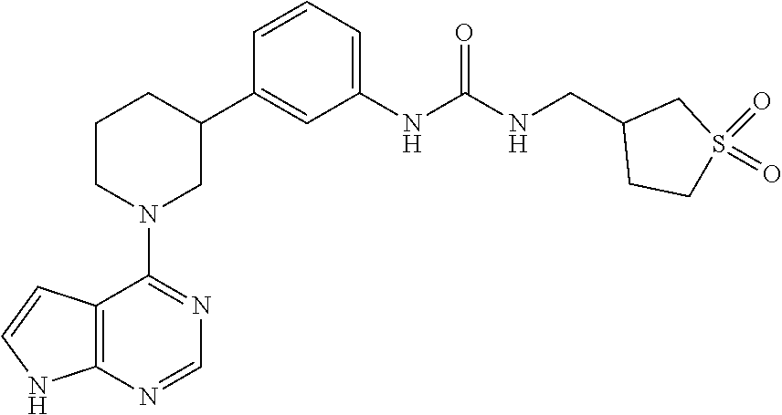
C12=C(NC=C1)N=CN=C2N1CC(C2=CC(NC(NCC3CCS(=O)(=O)C3)=O)=CC=C2)CCC1
